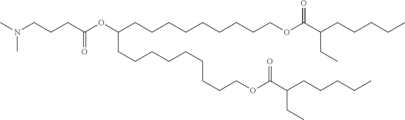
CN(CCCC(OC(CCCCCCCCCOC(C(CCCCC)CC)=O)CCCCCCCCCOC(C(CCCCC)CC)=O)=O)C
